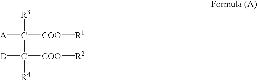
[A]C([COO][R1])([R3])C(B)([COO][R2])[R4]
